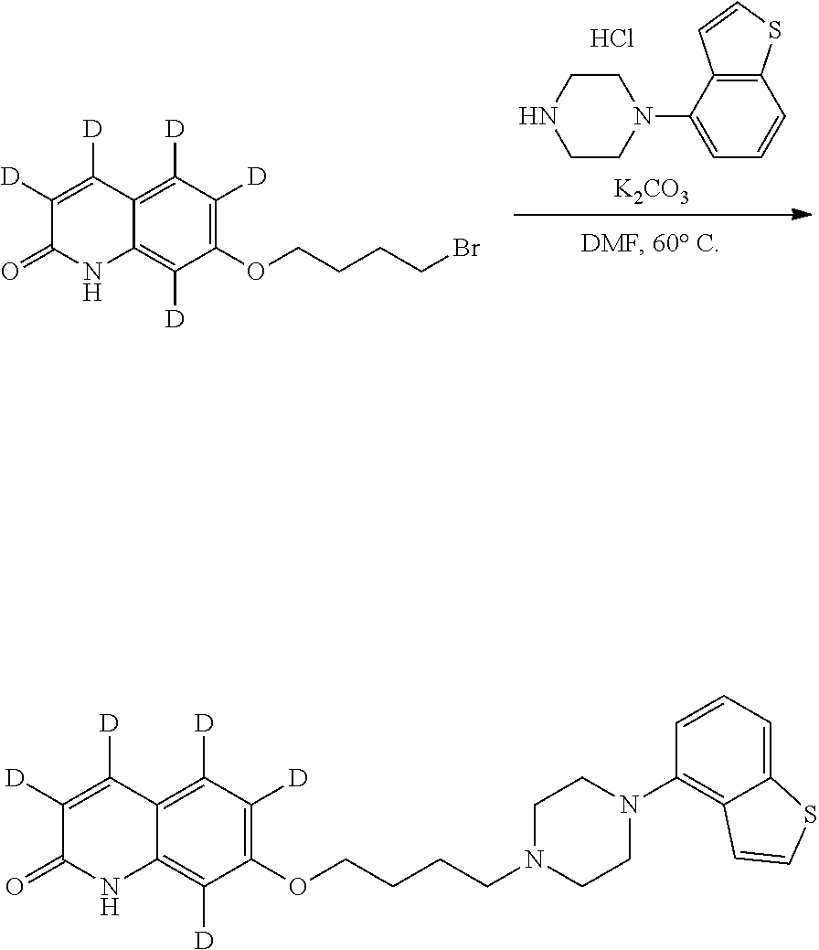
C1CNCCN1C1=CC=CC2=C1C=CS2.[K2CO3].C1([D])=C2C(=C([D])C(OCCCCBr)=C1[D])NC(=O)C([D])=C2[D].Cl.N1(CCCCOC2=C([D])C([D])=C3C(=C2[D])NC(=O)C([D])=C3[D])CCN(C2=C3C(=CC=C2)SC=C3)CC1
